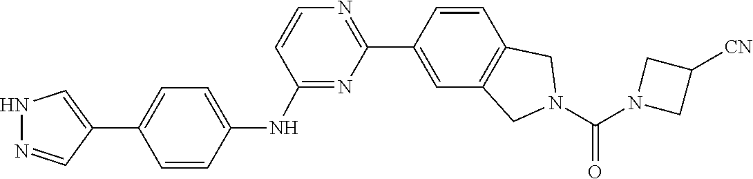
N1(C(N2CC3=C(C=CC(C4=NC=CC(NC5=CC=C(C6=CNN=C6)C=C5)=N4)=C3)C2)=O)CC([CN])C1
